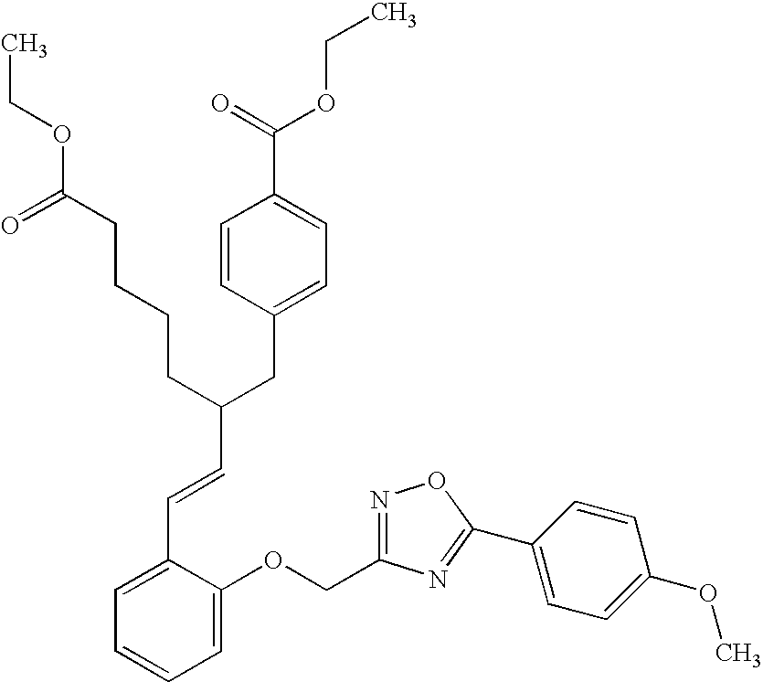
C1=C(OCC2=NOC(C3=CC=C(OC)C=C3)=N2)C(C=CC(CC2=CC=C(C(=O)OCC)C=C2)CCCCC(OCC)=O)=CC=C1
